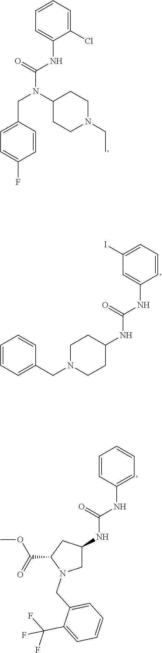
C1(NC(N(CC2=CC=C(F)C=C2)C2CCN(CC)CC2)=O)=CC=CC=C1Cl.C1(NC(NC2CCN(CC3=CC=CC=C3)CC2)=O)=CC(I)=CC=C1.C1(NC(NC2CN(CC3=CC=CC=C3C(F)(F)F)C(C(=O)OC)C2)=O)=CC=CC=C1
